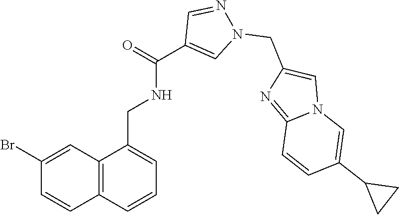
C12=C(C=CC=C1CNC(C1=CN(CC3=CN4C(=N3)C=CC(C3CC3)=C4)N=C1)=O)C=CC(Br)=C2
